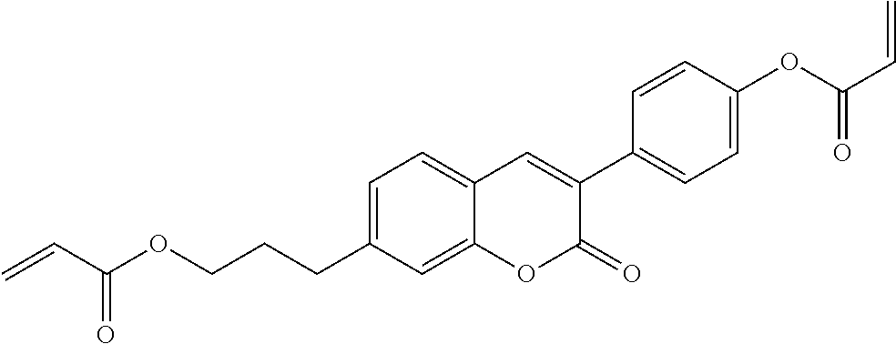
C(=C)C(OCCCC1=CC=C2C(=C1)OC(=O)C(C1=CC=C(OC(=O)C=C)C=C1)=C2)=O
